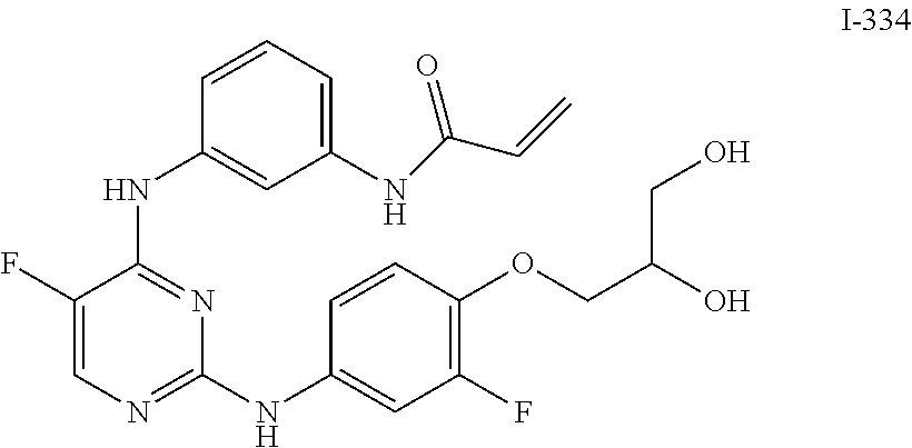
C1(F)=CN=C(NC2=CC(F)=C(OCC(CO)O)C=C2)N=C1NC1=CC(NC(=O)C=C)=CC=C1
